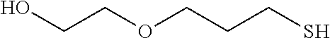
OCCOCCCS
